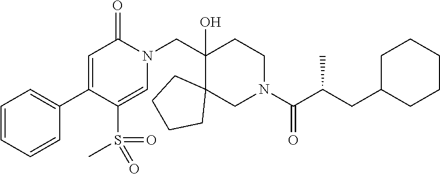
C1(C2=CC=CC=C2)=CC(=O)N(CC2(O)C3(CCCC3)CN(C(=O)C(CC3CCCCC3)C)CC2)C=C1S(C)(=O)=O
